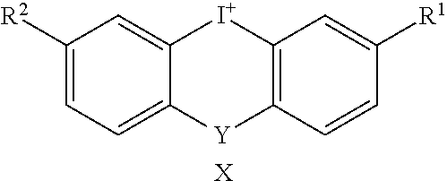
C1([R2])=CC=C2C(=C1)[I+]C1=C(C=CC([R1])=C1)[Y]2.[X]
